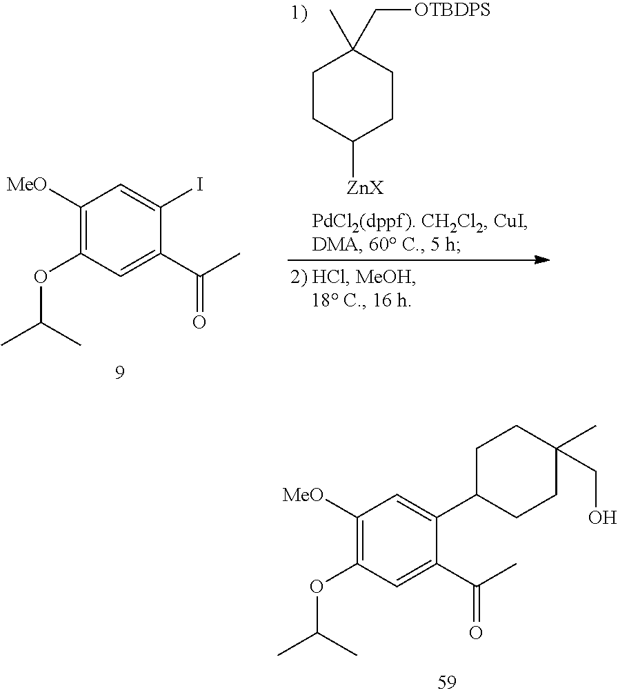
C1([MeO])=C(OC(C)C)C=C(C(C)=O)C(C2CCC(C)(CO)CC2)=C1.C1CC([ZnX])CCC1(C)C[OTBDPS].C1([MeO])=C(OC(C)C)C=C(C(C)=O)C(I)=C1
